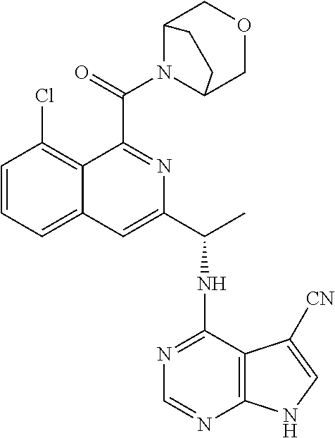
C1=CC=C2C(=C1Cl)C(C(=O)N1C3COCC1CC3)=NC(C(C)NC1=NC=NC3=C1C([CN])=CN3)=C2
